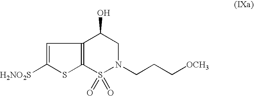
C1([H2NO2S])=CC2=C(S1)S(=O)(=O)N(CCC[OCH3])CC2O
